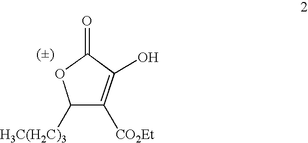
C1([H3C(H2C)3])C([CO2Et])=C(O)C(=O)O1
